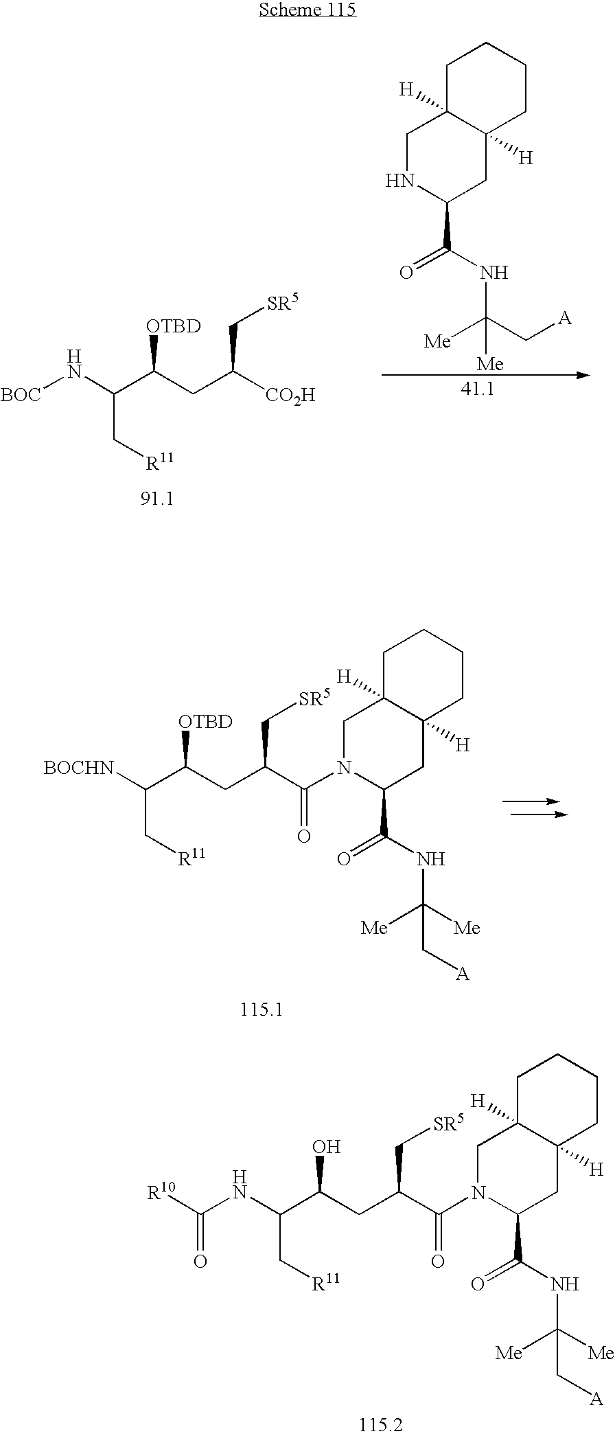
[BOC]NC(C[R11])C(CC(C[SR5])[CO2H])[OTBD].C1C2([H])C([H])(CCC1)CC(C(=O)NC([Me])(C[A])[Me])NC2.[BOCHN]C(C[R11])C(CC(C(N1C(C(=O)NC([Me])([Me])C[A])CC2([H])C([H])(C1)CCCC2)=O)C[SR5])[OTBD].N(C(C[R11])C(CC(C(N1C(C(=O)NC([Me])([Me])C[A])CC2([H])C([H])(C1)CCCC2)=O)C[SR5])O)C([R10])=O
